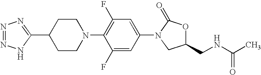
N1=NNC(C2CCN(C3=C(F)C=C(N4CC(CNC(=O)C)OC4=O)C=C3F)CC2)=N1
